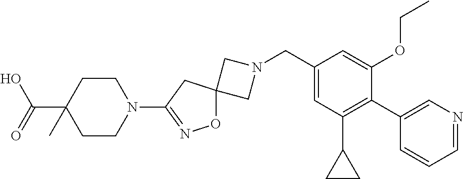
C1N(CC2=CC(C3CC3)=C(C3=CN=CC=C3)C(OCC)=C2)CC12ON=C(N1CCC(C(O)=O)(C)CC1)C2
